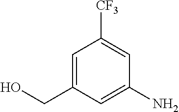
C1=C(CO)C=C(N)C=C1[CF3]
